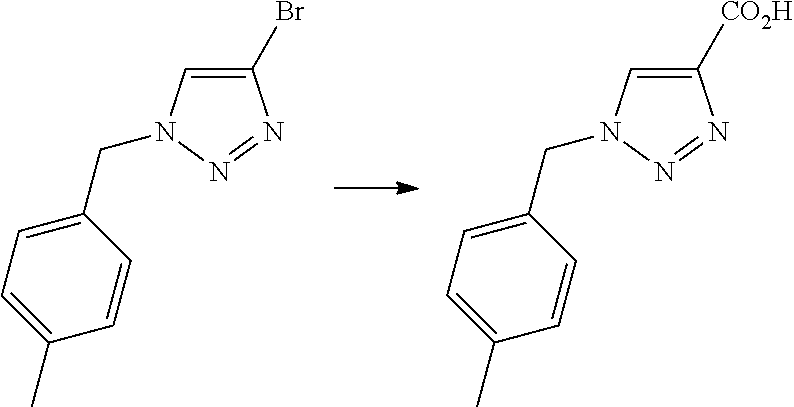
C1(Br)=CN(CC2=CC=C(C)C=C2)N=N1.C1([CO2H])=CN(CC2=CC=C(C)C=C2)N=N1
